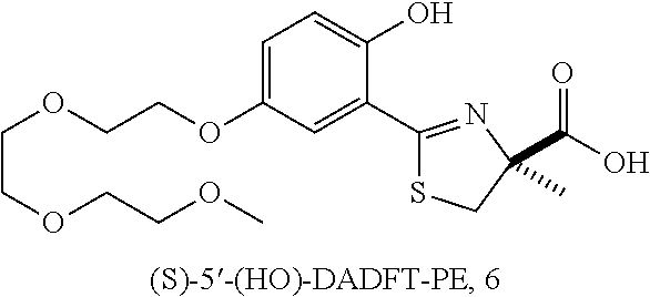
C1=C(OCCOCCOCCOC)C=C(C2=NC(C(O)=O)(C)CS2)C(O)=C1
